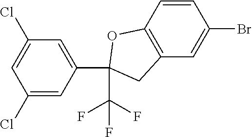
C1=CC2=C(C=C1Br)CC(C(F)(F)F)(C1=CC(Cl)=CC(Cl)=C1)O2
